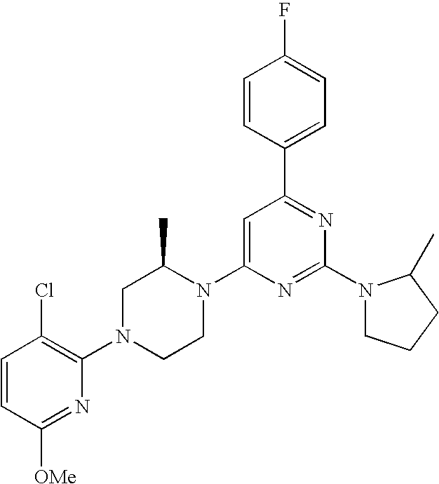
C1=CC(C2=NC(N3CCCC3C)=NC(N3C(C)CN(C4=C(Cl)C=CC([OMe])=N4)CC3)=C2)=CC=C1F
